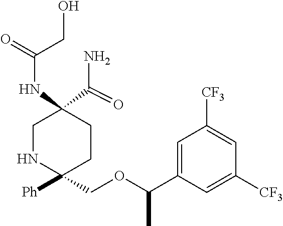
C1NC([Ph])(COC(C2=CC([CF3])=CC([CF3])=C2)C)CCC1(C(N)=O)NC(=O)CO
